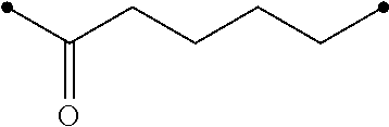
C(CC(C)=O)CCC
